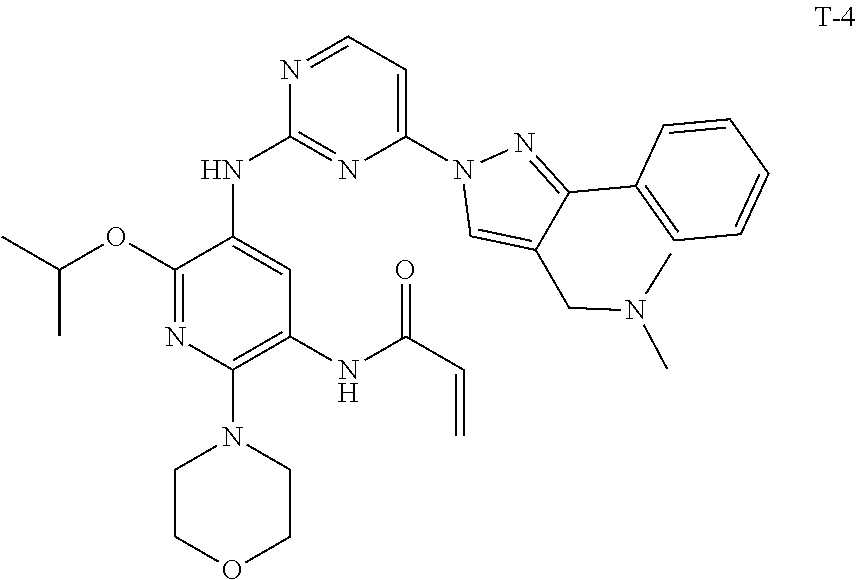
C1N(C2=C(NC(C=C)=O)C=C(NC3=NC(N4C=C(CN(C)C)C(C5=CC=CC=C5)=N4)=CC=N3)C(OC(C)C)=N2)CCOC1
